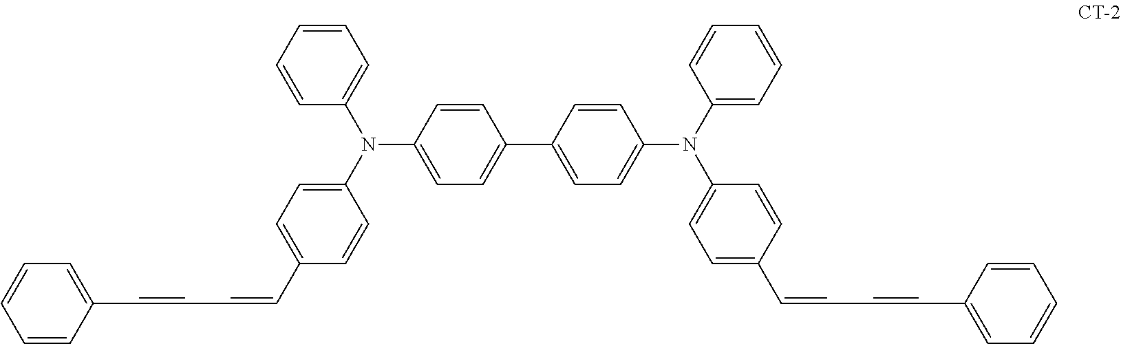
C1=CC=C(N(C2=CC=C(C3=CC=C(N(C4=CC=CC=C4)C4=CC=C(C=CC=CC5=CC=CC=C5)C=C4)C=C3)C=C2)C2=CC=C(C=CC=CC3=CC=CC=C3)C=C2)C=C1
